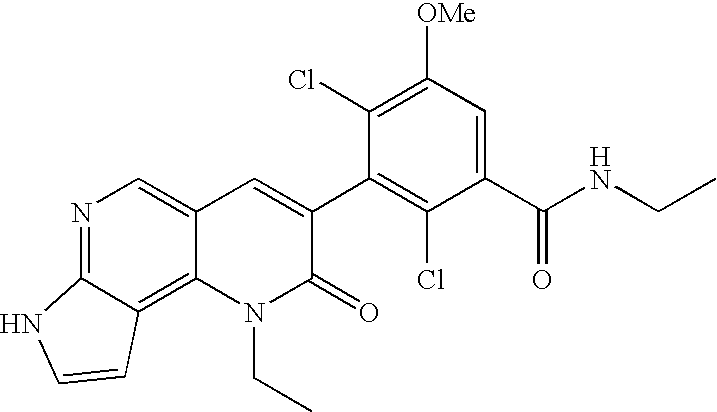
N1=C2C(=C3C(=C1)C=C(C1=C(Cl)C(C(NCC)=O)=CC([OMe])=C1Cl)C(=O)N3CC)C=CN2
